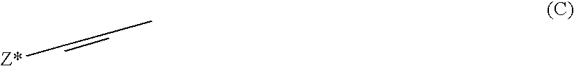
[Z*]C=CC
